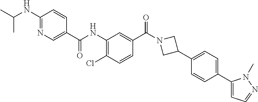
CC(C)NC1=NC=C(C(NC2=C(Cl)C=CC(C(=O)N3CC(C4=CC=C(C5=CC=NN5C)C=C4)C3)=C2)=O)C=C1
